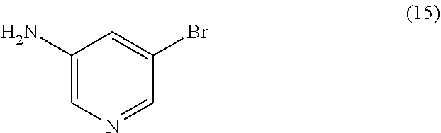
C1(N)=CN=CC(Br)=C1
